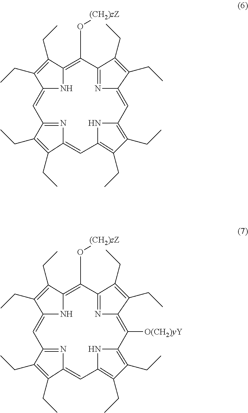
N1C2=C(O[(CH2)zZ])C3=NC(=CC4=C(CC)C(CC)=C(C=C5N=C(C=C1C(CC)=C2CC)C(CC)=C5CC)N4)C(CC)=C3CC.N1C2=C(O[(CH2)zZ])C3=NC(=C([O(CH2)yY])C4=C(CC)C(CC)=C(C=C5N=C(C=C1C(CC)=C2CC)C(CC)=C5CC)N4)C(CC)=C3CC
